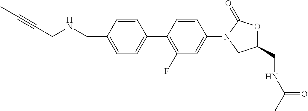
N(CC1=CC=C(C2=C(F)C=C(N3CC(CNC(C)=O)OC3=O)C=C2)C=C1)CC#CC
